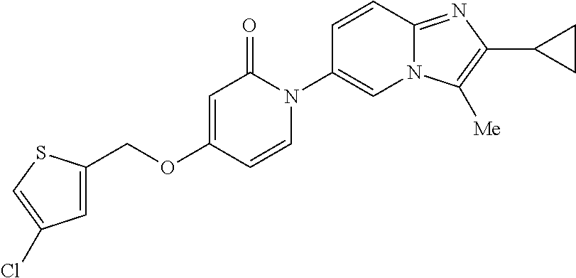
C1(COC2=CC(=O)N(C3=CN4C(=NC(C5CC5)=C4[Me])C=C3)C=C2)=CC(Cl)=CS1
